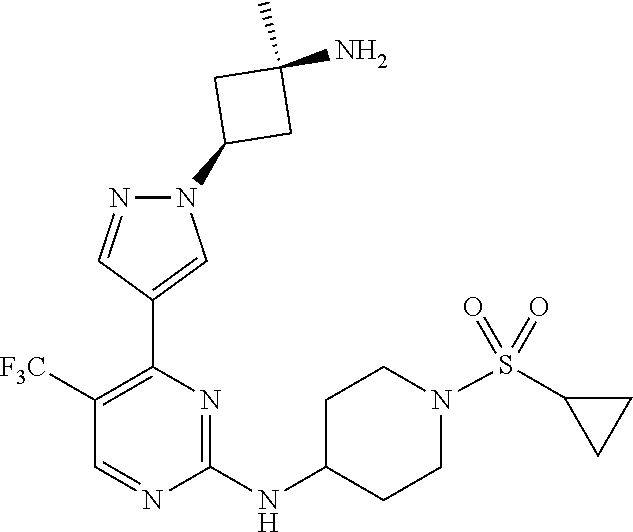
N1=CC([F3C])=C(C2=CN(C3CC(C)(N)C3)N=C2)N=C1NC1CCN(S(=O)(=O)C2CC2)CC1
